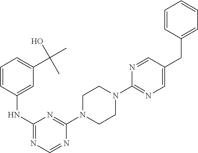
C1(N2CCN(C3=NC(NC4=CC(C(C)(O)C)=CC=C4)=NC=N3)CC2)=NC=C(CC2=CC=CC=C2)C=N1
